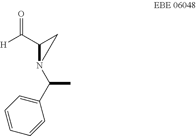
O=C([H])C1N(C(C)C2=CC=CC=C2)C1
